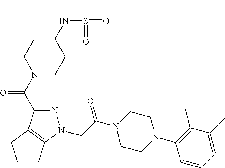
C(C(N1CCN(C2=C(C)C(C)=CC=C2)CC1)=O)N1N=C(C(N2CCC(NS(=O)(C)=O)CC2)=O)C2=C1CCC2
